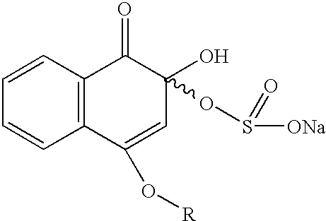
C1=CC2=C(C=C1)C(O[R])=CC(O)(OS([ONa])=O)C2=O
